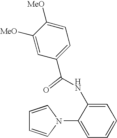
C1=CN(C2=CC=CC=C2NC(C2=CC=C([MeO])C([MeO])=C2)=O)C=C1
